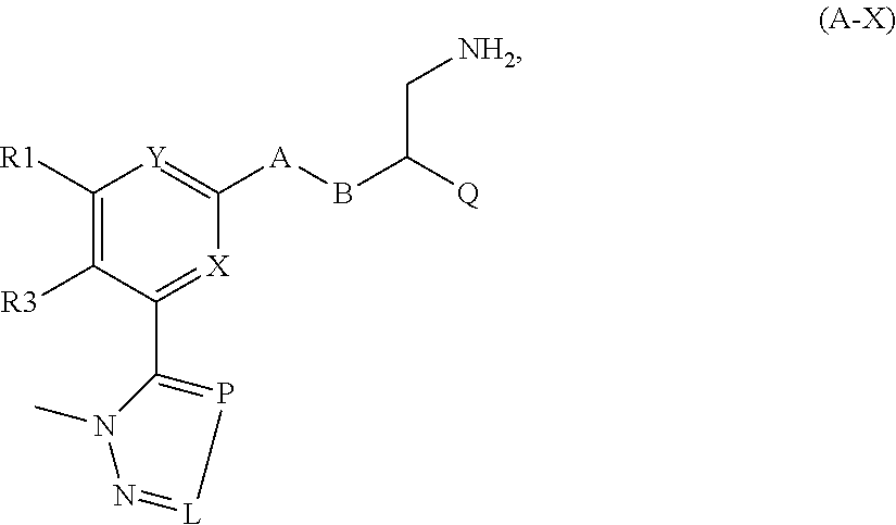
C1([R1])=C([R3])C(C2=P[L]=NN2C)=[X]C([A]BC([Q])C[NH2])=[Y]1
